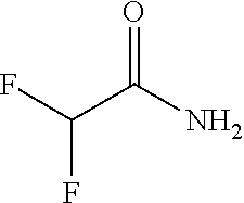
FC(C(N)=O)F
